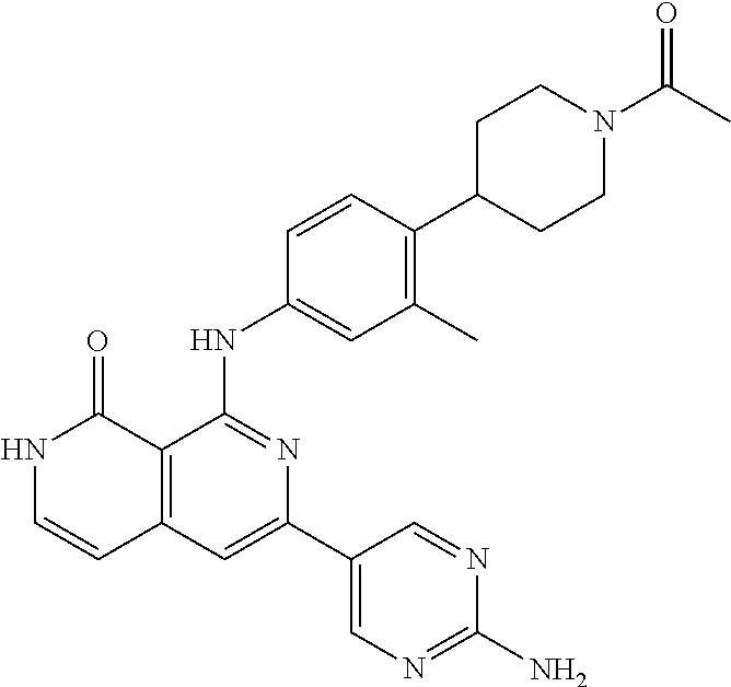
C1=CC(NC2=NC(C3=CN=C(N)N=C3)=CC3=C2C(=O)NC=C3)=CC(C)=C1C1CCN(C(C)=O)CC1
